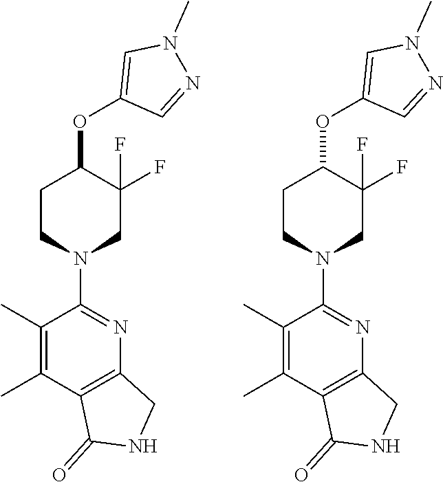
C1(C)=C(C)C2=C(N=C1N1CC(F)(F)C(OC3=CN(C)N=C3)CC1)CNC2=O.C1(C)=C(C)C2=C(N=C1N1CC(F)(F)C(OC3=CN(C)N=C3)CC1)CNC2=O
